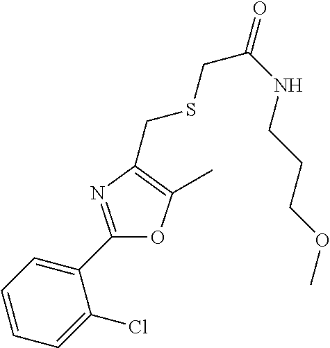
C1=CC=C(Cl)C(C2=NC(CSCC(=O)NCCCOC)=C(C)O2)=C1
